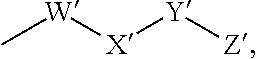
C[W][X][Y][Z]
